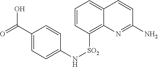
C1(C(=O)O)=CC=C(N[SO2]C2=C3C(=CC=C2)C=CC(N)=N3)C=C1
